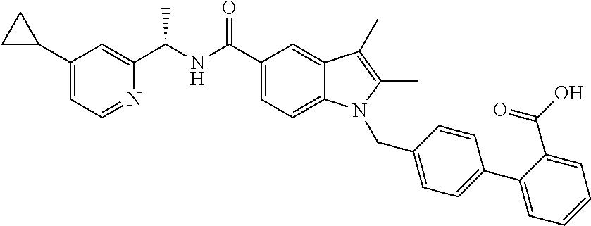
C1(C2CC2)=CC=NC(C(NC(C2=CC=C3C(=C2)C(C)=C(C)N3CC2=CC=C(C3=CC=CC=C3C(=O)O)C=C2)=O)C)=C1
